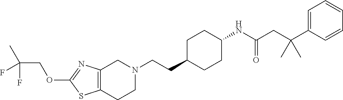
C12=C(CCN(CCC3CCC(NC(CC(C)(C4=CC=CC=C4)C)=O)CC3)C1)SC(OCC(C)(F)F)=N2
